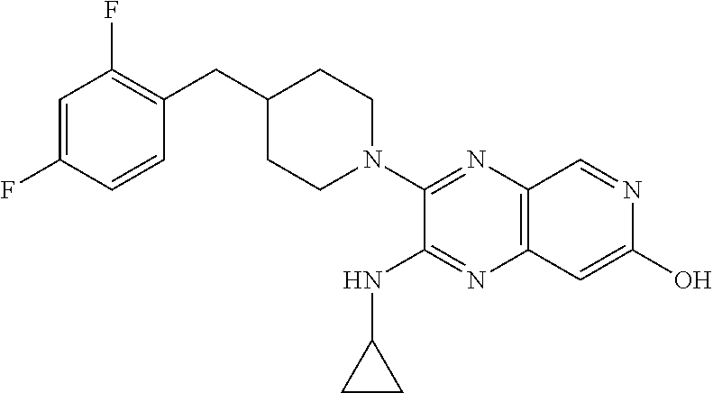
C1=C(F)C=CC(CC2CCN(C3=NC4=C(N=C3NC3CC3)C=C(O)N=C4)CC2)=C1F
